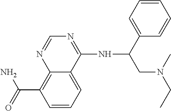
C12=C(C(N)=O)C=CC=C1C(NC(C1=CC=CC=C1)CN(C)CC)=NC=N2
